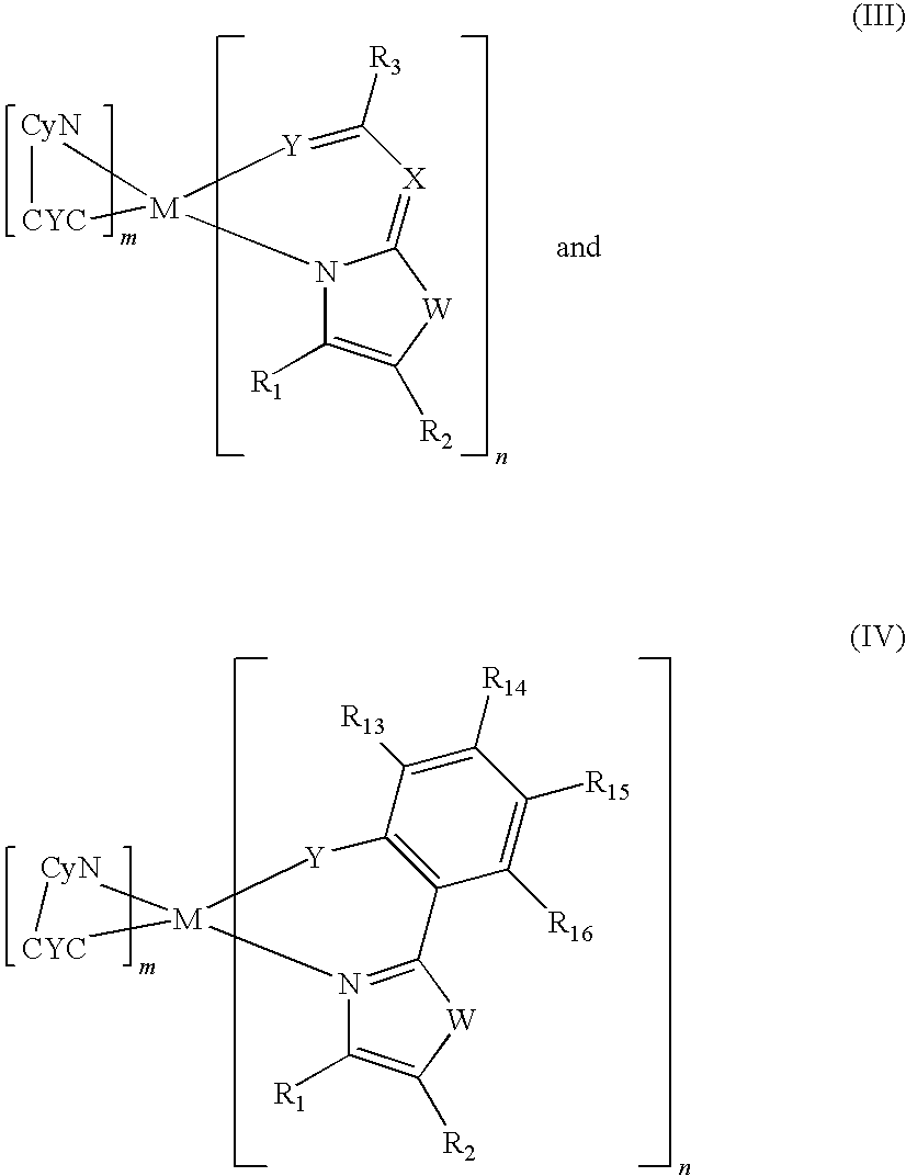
N12=C([W]C([R2])=C1[R1])C1=C([Y][M]23[CyN][CYC]3)C([R13])=C([R14])C([R15])=C1[R16].N12C([R1])=C([R2])[W]C1=[X]C([R3])=[Y][M]21[CyN][CYC]1
